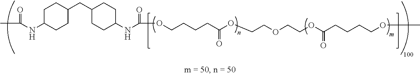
C1C(NC(C)=O)CCC(CC2CCC(NC(OCCCCC(OCCOCCOC(CCCCOC)=O)=O)=O)CC2)C1
